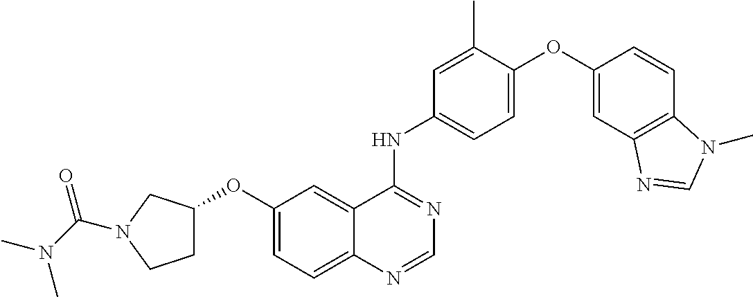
C12=CC=C(OC3CCN(C(N(C)C)=O)C3)C=C1C(NC1=CC=C(OC3=CC4=C(C=C3)N(C)C=N4)C(C)=C1)=NC=N2
